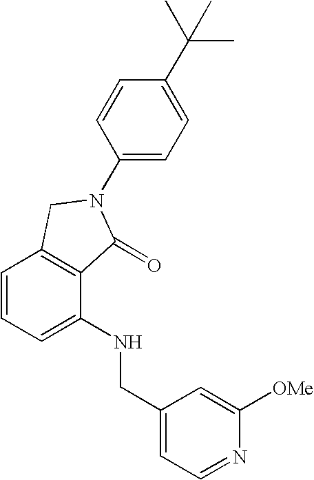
C1=CC=C(NCC2=CC=NC([OMe])=C2)C2=C1CN(C1=CC=C(C(C)(C)C)C=C1)C2=O
